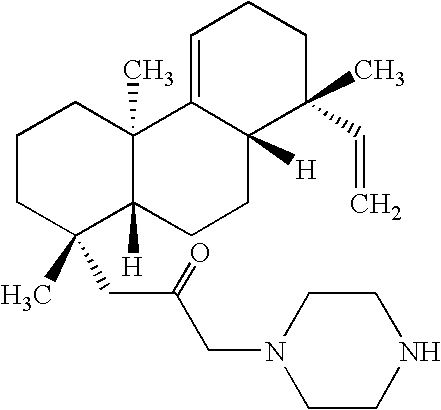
C1CC(CC(CN2CCNCC2)=O)(C)C2([H])C(C)(C1)C1=CCCC(C)(C=C)C1([H])CC2
